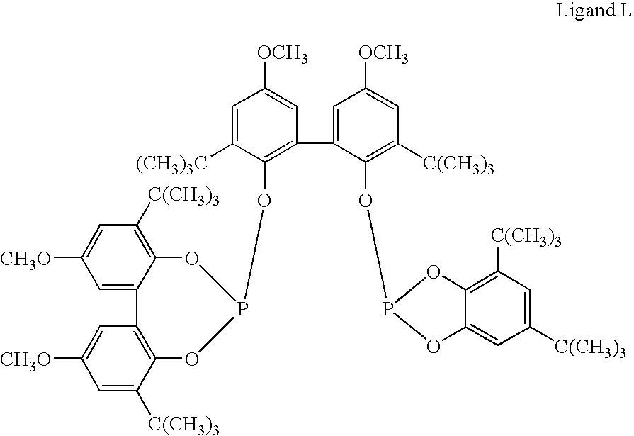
C1=C([(CH3)3C])C(OP2OC3=C([C(CH3)3])C=C([CH3O])C=C3C3=C(C([C(CH3)3])=CC([CH3O])=C3)O2)=C(C2=CC([OCH3])=CC([C(CH3)3])=C2OP2OC3=C([C(CH3)3])C=C([C(CH3)3])C=C3O2)C=C1[OCH3]
